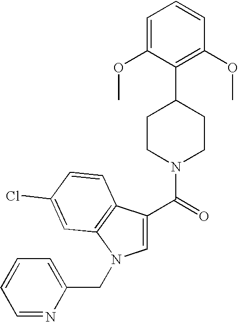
C1=C(C(=O)N2CCC(C3=C(OC)C=CC=C3OC)CC2)C2=C(N1CC1=CC=CC=N1)C=C(Cl)C=C2
